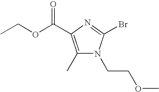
C1(C)=C(C(OCC)=O)N=C(Br)N1CCOC
